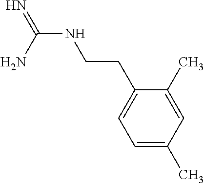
N(C(N)=N)CCC1=CC=C(C)C=C1C
